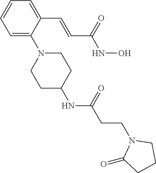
C1=C(N2CCC(NC(CCN3CCCC3=O)=O)CC2)C(C=CC(NO)=O)=CC=C1
